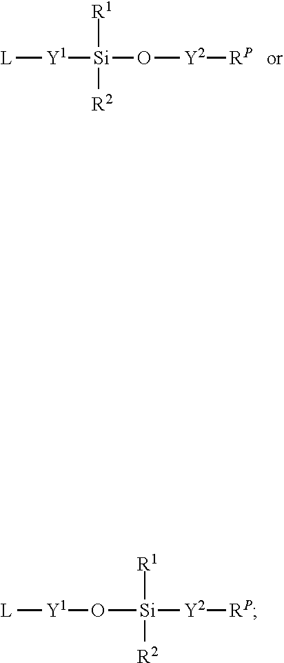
[L][Y1][Si]([R1])([R2])O[Y2][RP].[L][Y1]O[Si]([Y2][RP])([R1])[R2]
